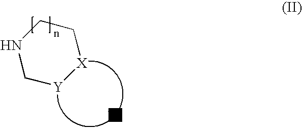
N1C[Y][X]CC1.[W]
